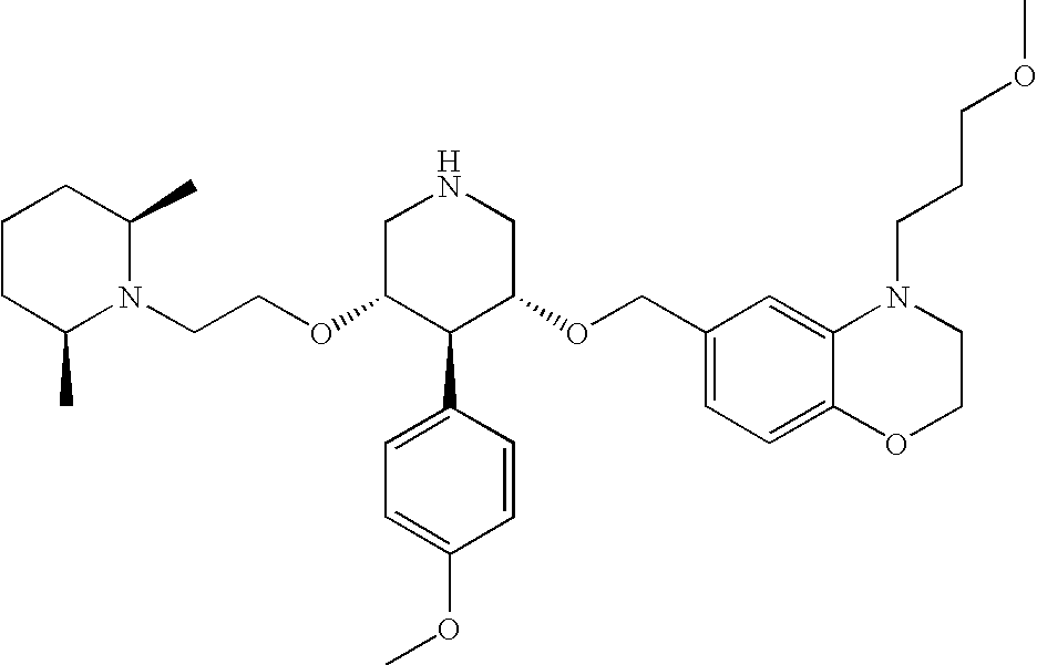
N1(CCOC2C(C3=CC=C(OC)C=C3)C(OCC3=CC=C4C(=C3)N(CCCOC)CCO4)CNC2)C(C)CCCC1C
